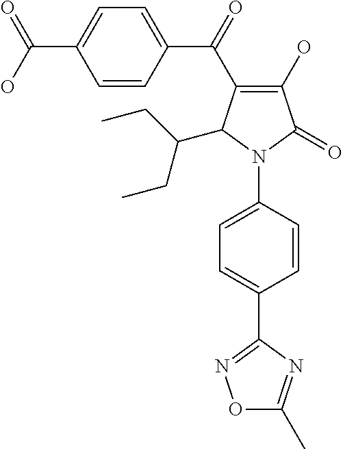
C1(O)=C(C(C2=CC=C(C(=O)O)C=C2)=O)C(C(CC)CC)N(C2=CC=C(C3=NOC(C)=N3)C=C2)C1=O
